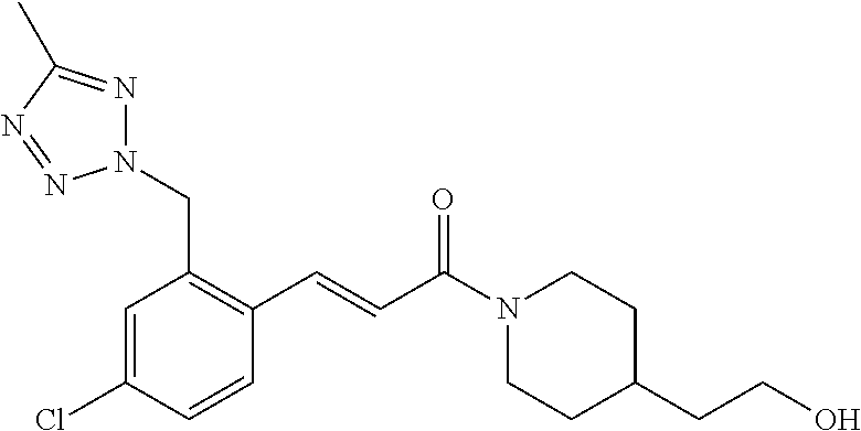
C1(C=CC(N2CCC(CCO)CC2)=O)=C(CN2N=C(C)N=N2)C=C(Cl)C=C1
